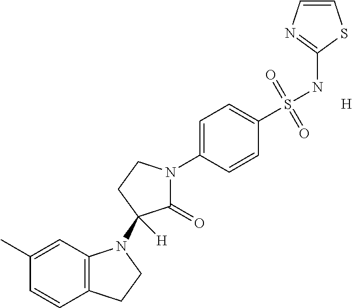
C1(C)=CC2=C(C=C1)CCN2C1([H])C(=O)N(C2=CC=C(S(NC3=NC=CS3)(=O)=O)C=C2)CC1.[H]
